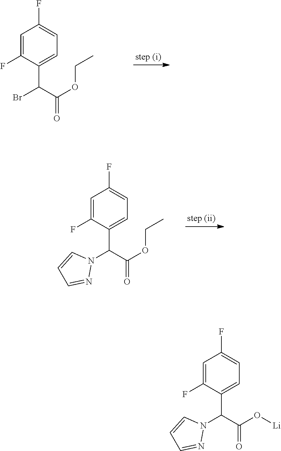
C1=C(F)C(C(C(=O)OCC)Br)=CC=C1F.C1=C(F)C(C(C(=O)OCC)N2C=CC=N2)=CC=C1F.C1=C(F)C(C(C(=O)O[Li])N2C=CC=N2)=CC=C1F
